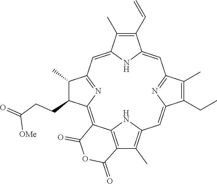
C1(C=C)=C(C)C2=CC3=NC(=C4C5=C(C(C)=C(N5)C=C5C(CC)=C(C)C(=N5)C=C1N2)C(=O)OC4=O)C(CCC(=O)[OMe])C3C
